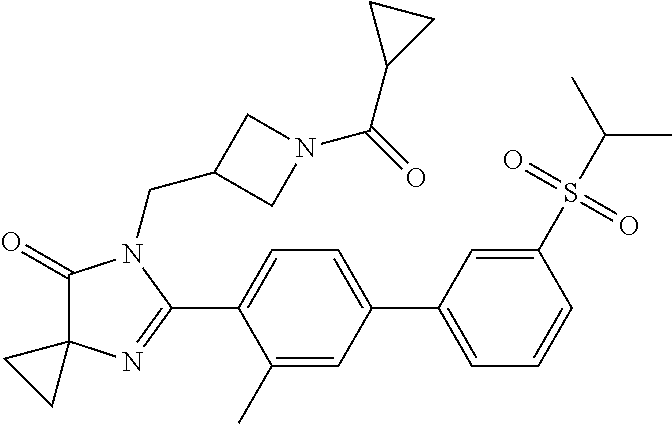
C1(=O)C2(N=C(C3=CC=C(C4=CC=CC(S(C(C)C)(=O)=O)=C4)C=C3C)N1CC1CN(C(=O)C3CC3)C1)CC2
